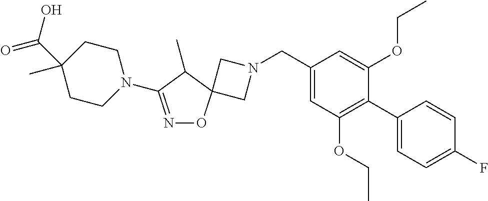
C1N(CC2=CC(OCC)=C(C3=CC=C(F)C=C3)C(OCC)=C2)CC12ON=C(N1CCC(C(O)=O)(C)CC1)C2C
